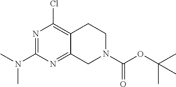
N1=C(N(C)C)N=C2C(=C1Cl)CCN(C(OC(C)(C)C)=O)C2
